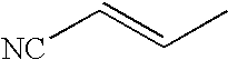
[NC]C=CC
